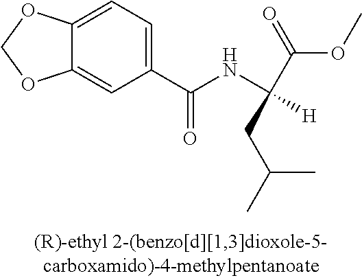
C12=CC(C(NC([H])(C(=O)OC)CC(C)C)=O)=CC=C1OCO2
